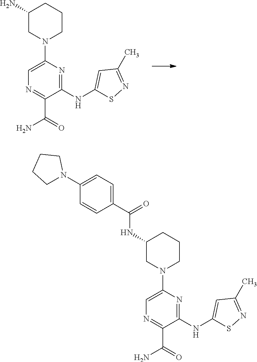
C1(NC2=CC(C)=NS2)=NC(N2CCCC(N)C2)=CN=C1C(N)=O.C1(NC2=CC(C)=NS2)=NC(N2CCCC(NC(C3=CC=C(N4CCCC4)C=C3)=O)C2)=CN=C1C(N)=O
